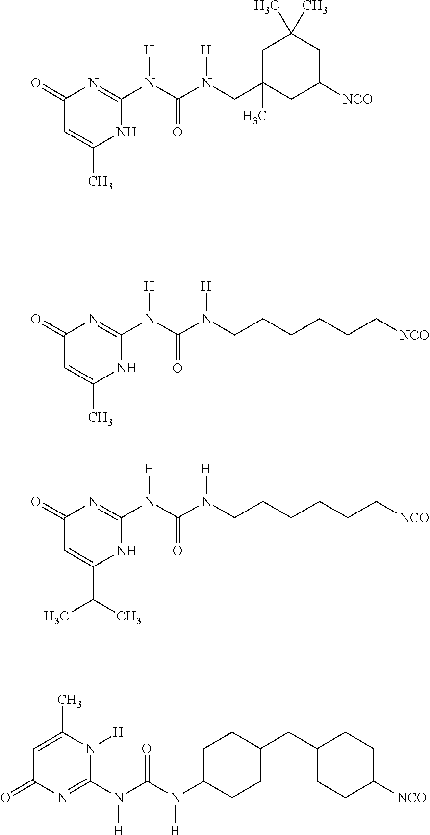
C1(=O)C=C(C)NC(N(C(N(CC2(C)CC([NCO])CC(C)(C)C2)[H])=O)[H])=N1.C1(=O)C=C(C)NC(N(C(N(CCCCCC[NCO])[H])=O)[H])=N1.C1(=O)C=C(C(C)C)NC(N(C(N(CCCCCC[NCO])[H])=O)[H])=N1.C1=C(C)N([H])C(N(C(N(C2CCC(CC3CCC([NCO])CC3)CC2)[H])=O)[H])=NC1=O
